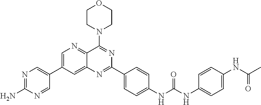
N1=C(N)N=CC(C2=CN=C3C(=C2)N=C(C2=CC=C(NC(NC4=CC=C(NC(C)=O)C=C4)=O)C=C2)N=C3N2CCOCC2)=C1
